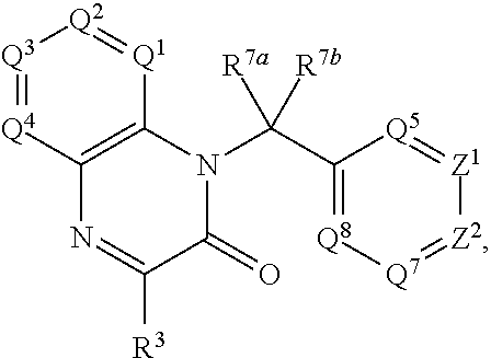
[Q3]1=[Q4]C2=C([Q1]=[Q2]1)N(C(C1=[Q8][Q7]=[Z2][Z1]=[Q5]1)([R7b])[R7a])C(=O)C([R3])=N2
